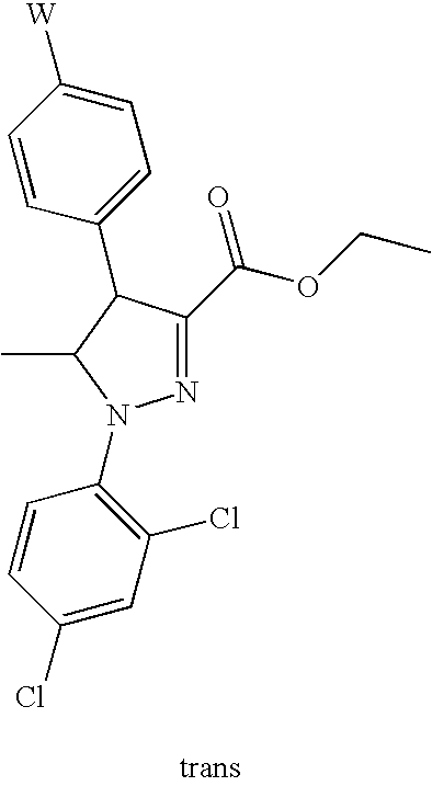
N1=C(C(OCC)=O)C(C2=CC=C([W])C=C2)C(C)N1C1=C(Cl)C=C(Cl)C=C1
